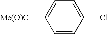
C1([Me(O)C])=CC=C(Cl)C=C1
